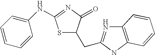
S1C(NC2=CC=CC=C2)=NC(=O)C1CC1=NC2=C(N1)C=CC=C2
